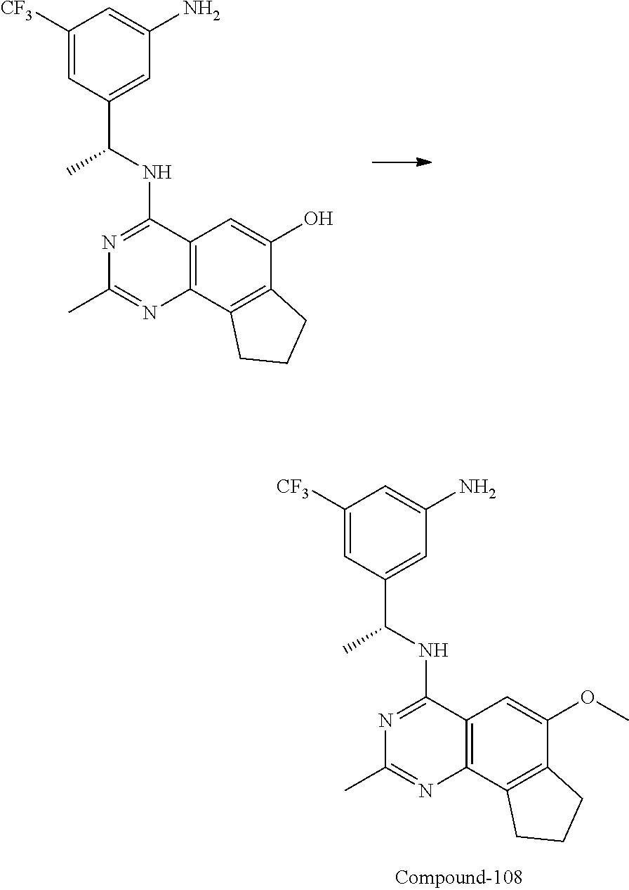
N1=C(NC(C2=CC(N)=CC([CF3])=C2)C)C2=C(N=C1C)C1=C(C(O)=C2)CCC1.N1=C(NC(C2=CC(N)=CC([CF3])=C2)C)C2=C(N=C1C)C1=C(C(OC)=C2)CCC1
